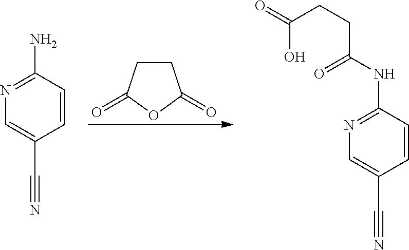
C1CC(=O)OC1=O.C1=CC(N)=NC=C1C#N.C1=CC(NC(CCC(=O)O)=O)=NC=C1C#N
